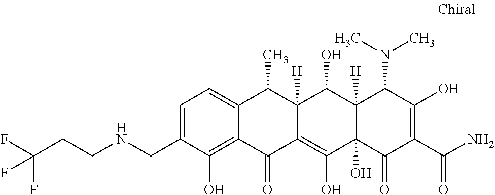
C1=C(CNCCC(F)(F)F)C(O)=C2C(=C1)C(C)C1([H])C(=C(O)C3(O)C([H])(C1O)C(N(C)C)C(O)=C(C(N)=O)C3=O)C2=O
